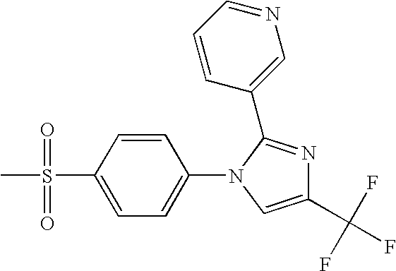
C1(N2C=C(C(F)(F)F)N=C2C2=CN=CC=C2)=CC=C(S(C)(=O)=O)C=C1
